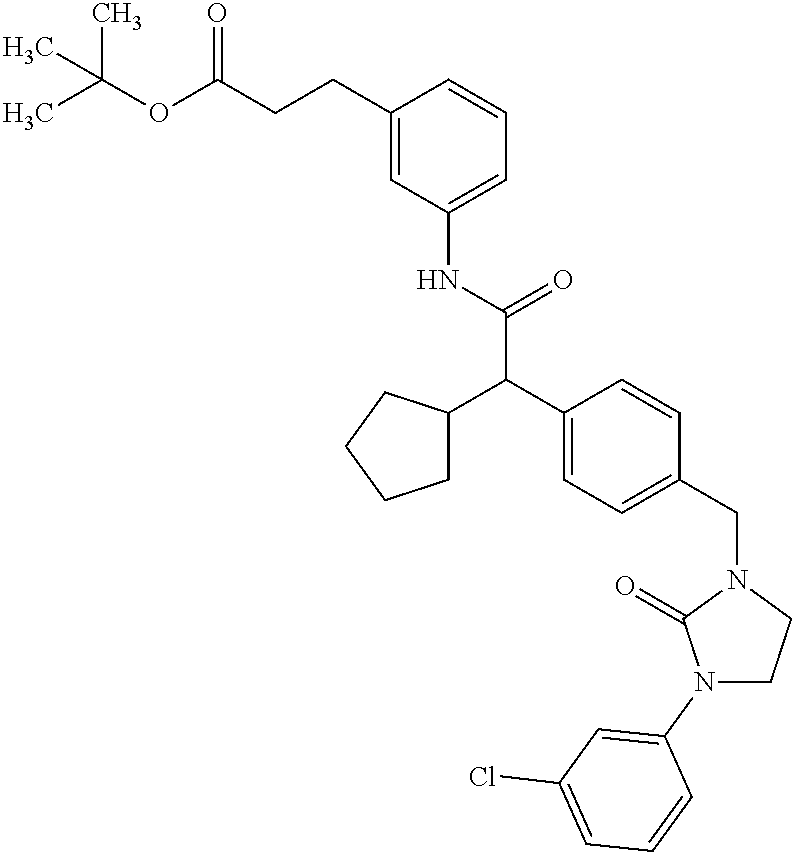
N(C(C(C1=CC=C(CN2C(=O)N(C3=CC(Cl)=CC=C3)CC2)C=C1)C1CCCC1)=O)C1=CC=CC(CCC(OC(C)(C)C)=O)=C1
